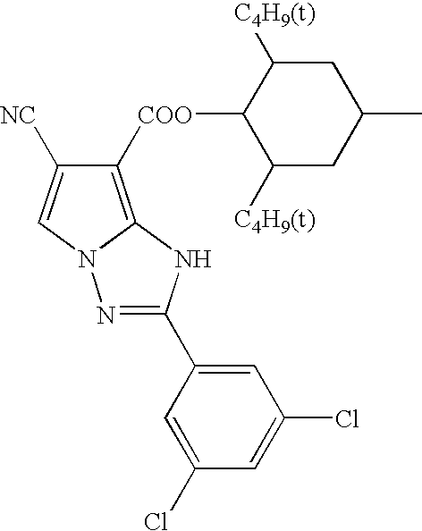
C1([COO]C2C([C4H9(t)])CC(C)CC2[C4H9(t)])=C2N(C=C1[NC])N=C(C1=CC(Cl)=CC(Cl)=C1)N2
